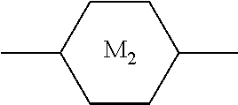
CC1CCC(C)CC1.[M2]
